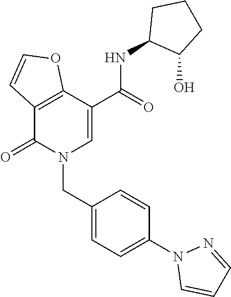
C12=C(C(=O)N(CC3=CC=C(N4C=CC=N4)C=C3)C=C1C(NC1C(O)CCC1)=O)C=CO2
